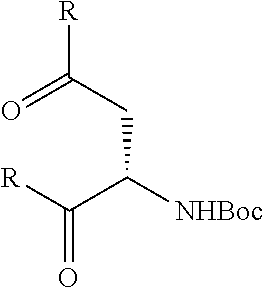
O=C(CC(C([R])=O)[NHBoc])[R]
